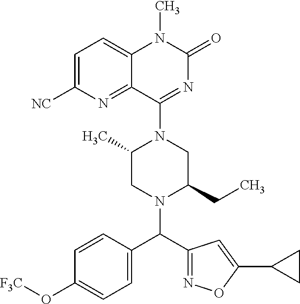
C1=C([NC])N=C2C(=C1)N(C)C(=O)N=C2N1C(C)CN(C(C2=NOC(C3CC3)=C2)C2=CC=C(O[F3C])C=C2)C(CC)C1
